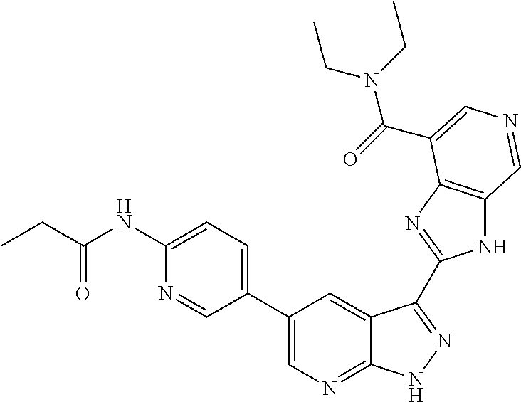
C1=C(NC(CC)=O)N=CC(C2=CN=C3C(=C2)C(C2=NC4=C(N2)C=NC=C4C(=O)N(CC)CC)=NN3)=C1
